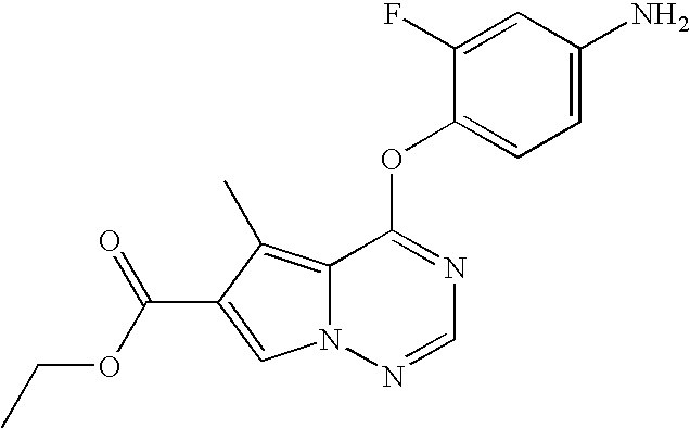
C1=C(F)C(OC2=NC=NN3C2=C(C)C(C(OCC)=O)=C3)=CC=C1N
